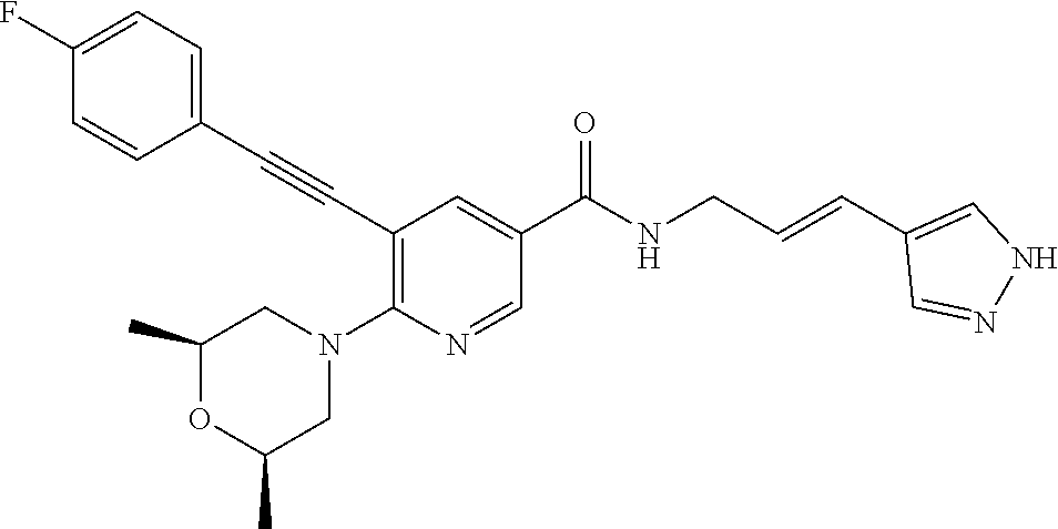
C1(C#CC2=C(N3CC(C)OC(C)C3)N=CC(C(NCC=CC3=CNN=C3)=O)=C2)=CC=C(F)C=C1
